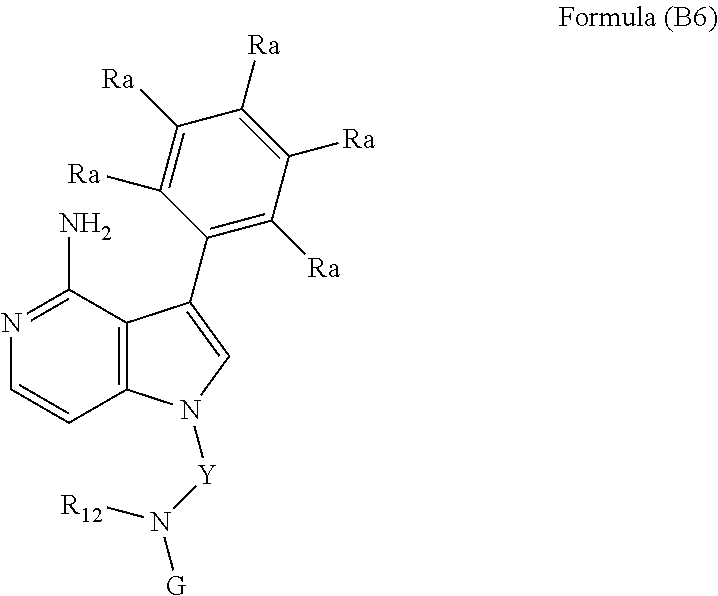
C12=C(C(N)=NC=C1)C(C1=C([Ra])C([Ra])=C([Ra])C([Ra])=C1[Ra])=CN2[Y]N([G])[R12]
